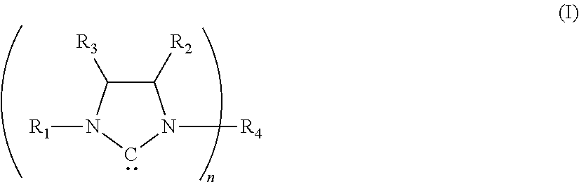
C1([R2])C([R3])N([R1])CN1[R4]
